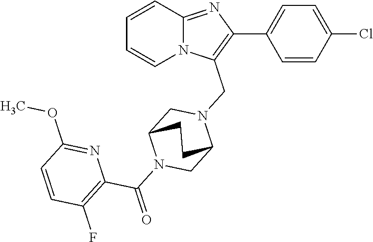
C1=CC2=NC(C3=CC=C(Cl)C=C3)=C(CN3CC4N(C(=O)C5=C(F)C=CC(OC)=N5)CC3CC4)N2C=C1
